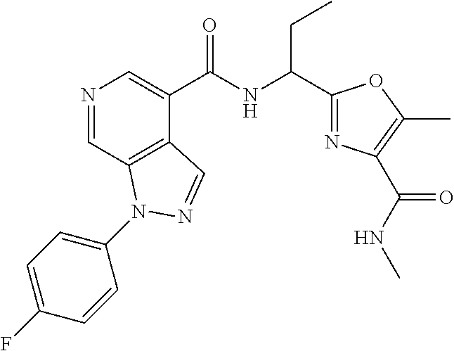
N1=CC2=C(C(C(NC(C3=NC(C(NC)=O)=C(C)O3)CC)=O)=C1)C=NN2C1=CC=C(F)C=C1
